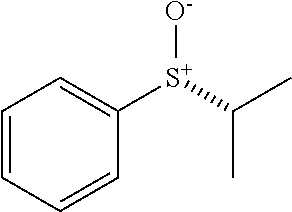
C1=CC=CC([S+](C(C)C)[O-])=C1
